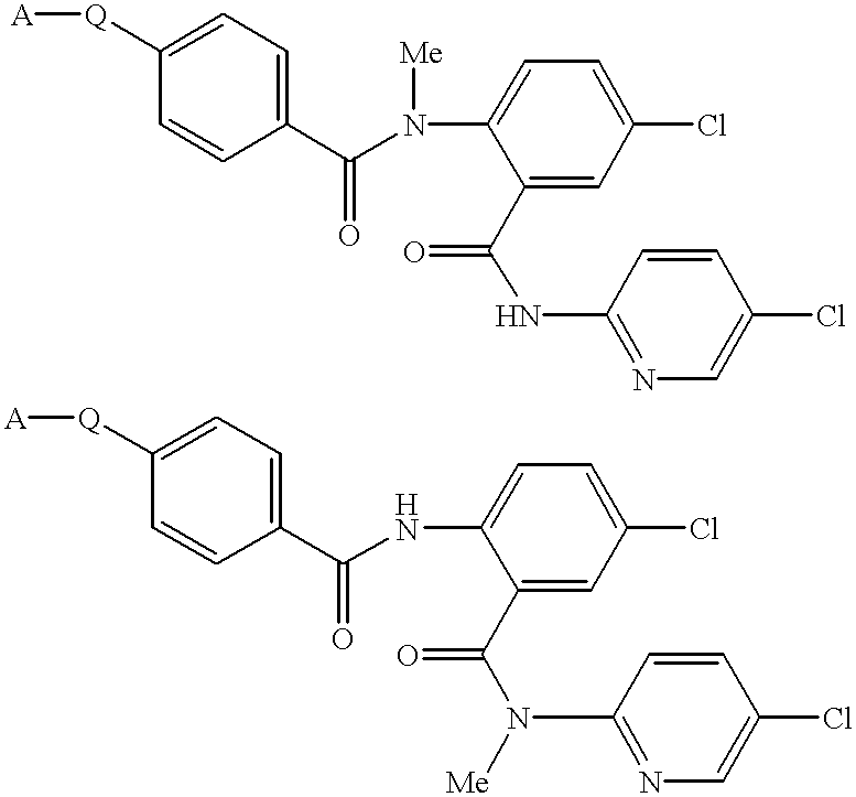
[A][Q]C1=CC=C(C(NC2=CC=C(Cl)C=C2C(N(C2=NC=C(Cl)C=C2)[Me])=O)=O)C=C1.[A][Q]C1=CC=C(C(N(C2=CC=C(Cl)C=C2C(NC2=NC=C(Cl)C=C2)=O)[Me])=O)C=C1
